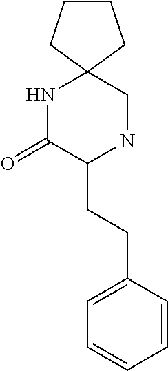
N1C(=O)C(CCC2=CC=CC=C2)NCC12CCCC2
